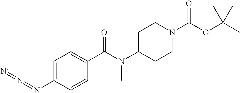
C1=C(N=[N+]=[N-])C=CC(C(N(C2CCN(C(OC(C)(C)C)=O)CC2)C)=O)=C1
